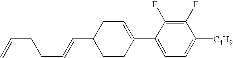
C1(F)=C(F)C(C2=CCC(C=CCCC=C)CC2)=CC=C1[C4H9]
